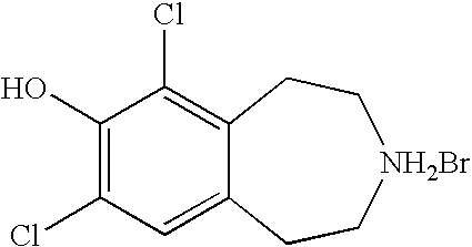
C1(O)=C(Cl)C=C2C(=C1Cl)CC[NH2Br]CC2
